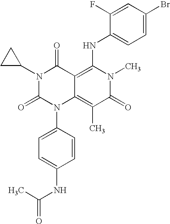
N1(C2CC2)C(=O)N(C2=CC=C(NC(C)=O)C=C2)C2=C(C)C(=O)N(C)C(NC3=CC=C(Br)C=C3F)=C2C1=O
